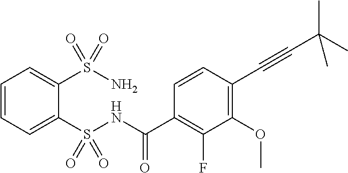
C1=CC=C(S(NC(C2=C(F)C(OC)=C(C#CC(C)(C)C)C=C2)=O)(=O)=O)C(S(N)(=O)=O)=C1
